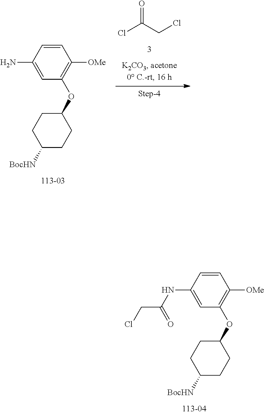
C1=CC(NC(CCl)=O)=CC(OC2CCC([BocHN])CC2)=C1[OMe].O=C(CCl)Cl.C1=CC(N)=CC(OC2CCC([BocHN])CC2)=C1[OMe]
